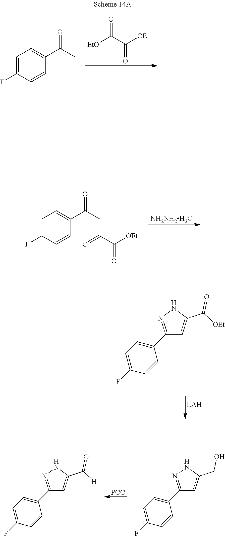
[EtO]C(=O)C([OEt])=O.C1=C(F)C=CC(C(C)=O)=C1.[NH2NH2H2O].C1=C(F)C=CC(C(CC(=O)C(=O)[OEt])=O)=C1.C1(C2=CC=C(F)C=C2)=NNC(C(=O)[OEt])=C1.[PCC].C1(C2=CC=C(F)C=C2)=NNC(CO)=C1.C1(C2=CC=C(F)C=C2)=NNC(C(=O)[H])=C1
